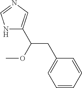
N1=CNC(C(CC2=CC=CC=C2)OC)=C1
